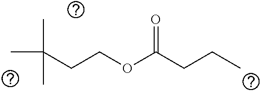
C(CCOC(CCC)=O)(C)(C)C
